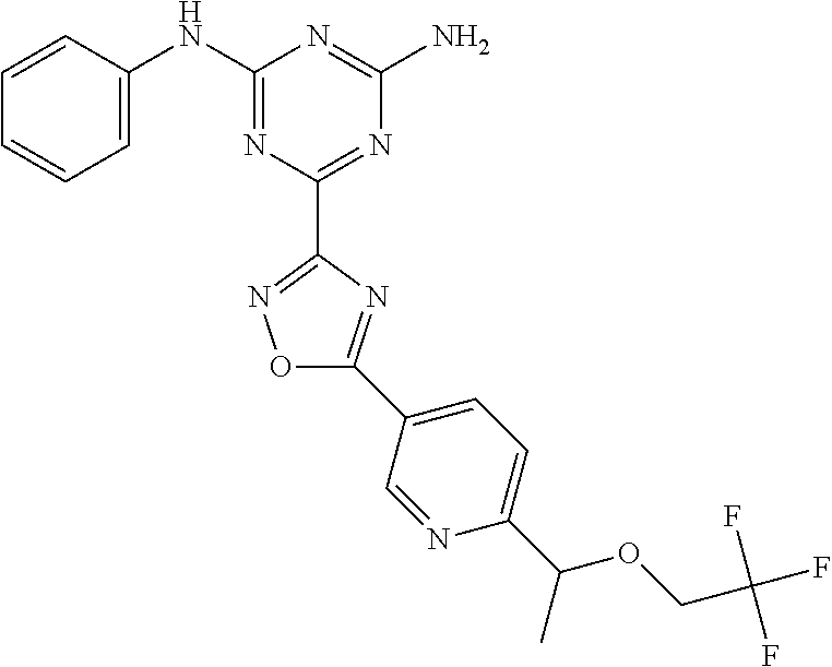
C1=CC([HN]C2=NC(C3=NOC(C4=CC=C(C(OCC(F)(F)F)C)N=C4)=N3)=NC(N)=N2)=CC=C1
